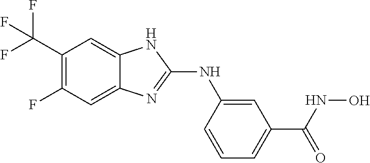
C1(C(F)(F)F)=C(F)C=C2C(=C1)NC(NC1=CC(C(=O)NO)=CC=C1)=N2
